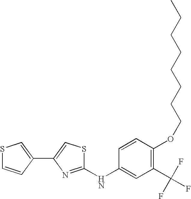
C1(NC2=CC(C(F)(F)F)=C(OCCCCCCCC)C=C2)=NC(C2=CSC=C2)=CS1
